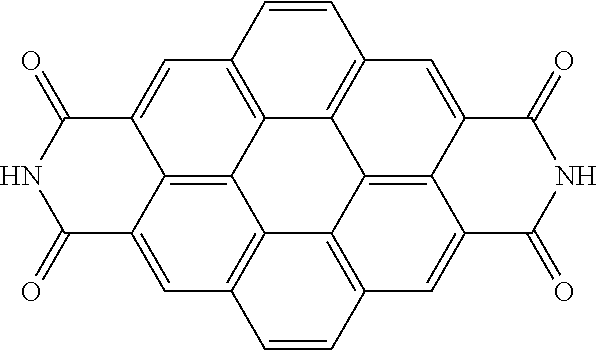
C1=C2C3=C4C5=C1C=CC1=C5C5=C6C(=CC7=C5C4=C(C=C3C(=O)NC2=O)C=C7)C(=O)NC(=O)C6=C1
